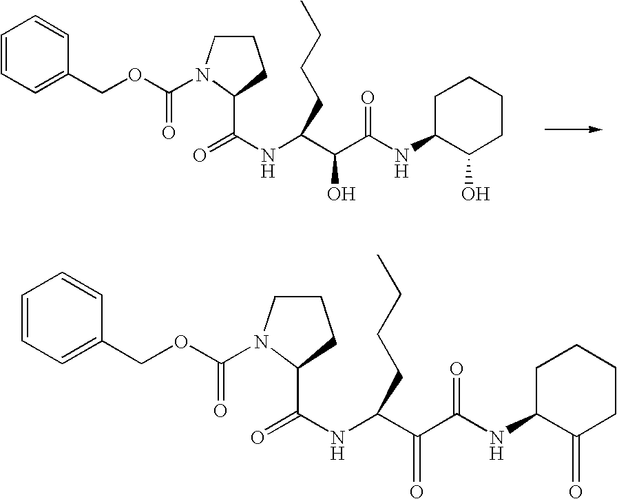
C1=CC=C(COC(=O)N2CCCC2C(NC(CCCC)C(C(NC2CCCCC2O)=O)O)=O)C=C1.C1=CC=C(COC(=O)N2CCCC2C(NC(CCCC)C(C(NC2CCCCC2=O)=O)=O)=O)C=C1
